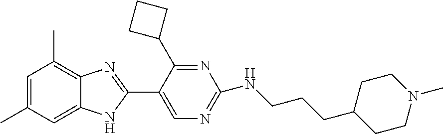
C1=C2C(=C(C)C=C1C)N=C(C1=CN=C(NCCCC3CCN(C)CC3)N=C1C1CCC1)N2
